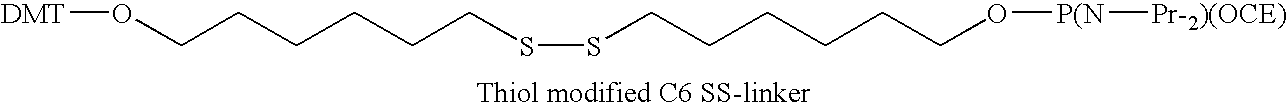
[DMT]OCCCCCCSSCCCCCCO[P(N][Pr-2)(OCE)]
